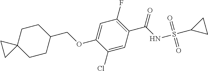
O(C1=CC(F)=C(C(NS(=O)(=O)C2CC2)=O)C=C1Cl)CC1CCC2(CC1)CC2
